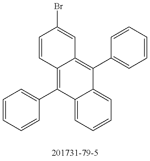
C1=CC(C2=C3C(=C(C4=CC=CC=C4)C4=CC=CC=C24)C=C(Br)C=C3)=CC=C1
